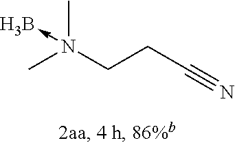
CN(CCC#N)(C)->B
